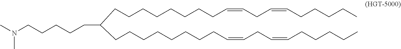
CN(C)CCCCCC(CCCCCCCCC=CCC=CCCCCC)CCCCCCCCC=CCC=CCCCCC
